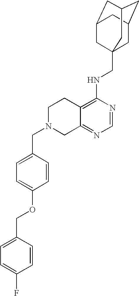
C12=C(NCC34CC5CC(CC(C3)C5)C4)N=CN=C1CN(CC1=CC=C(OCC3=CC=C(F)C=C3)C=C1)CC2
